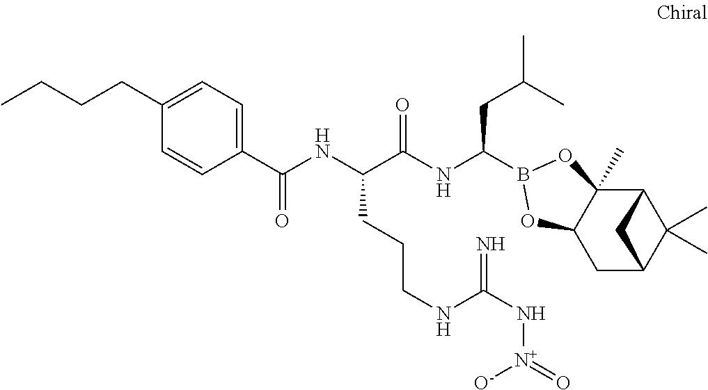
C12C3(C)C(CC(C1(C)C)C2)OB(C(NC(C(NC(=O)C1=CC=C(CCCC)C=C1)CCCNC(N[N+](=O)[O-])=N)=O)CC(C)C)O3
